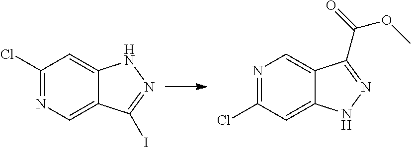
C1(Cl)=NC=C2C(=C1)NN=C2I.N1=C(Cl)C=C2C(=C1)C(C(=O)OC)=NN2
